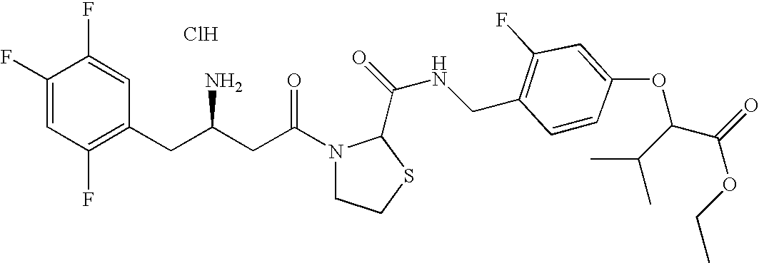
Cl.C1(F)=CC(F)=C(CC(CC(N2CCSC2C(=O)NCC2=C(F)C=C(OC(C(=O)OCC)C(C)C)C=C2)=O)N)C=C1F
